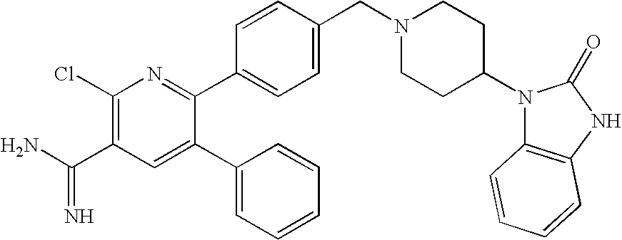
C1(Cl)=C(C(=N)N)C=C(C2=CC=CC=C2)C(C2=CC=C(CN3CCC(N4C5=C(NC4=O)C=CC=C5)CC3)C=C2)=N1
